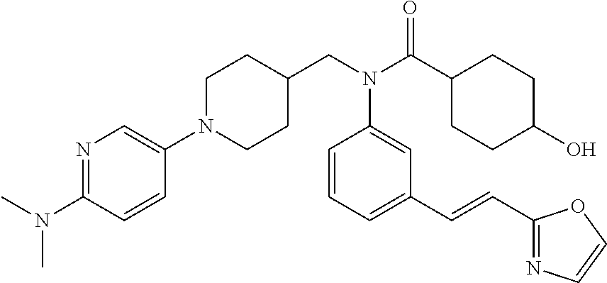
C1N(C2=CN=C(N(C)C)C=C2)CCC(CN(C(C2CCC(O)CC2)=O)C2=CC(C=CC3=NC=CO3)=CC=C2)C1
